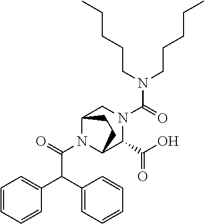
N1(C(N(CCCCC)CCCCC)=O)CC2N(C(=O)C(C3=CC=CC=C3)C3=CC=CC=C3)C(C1C(O)=O)CC2
